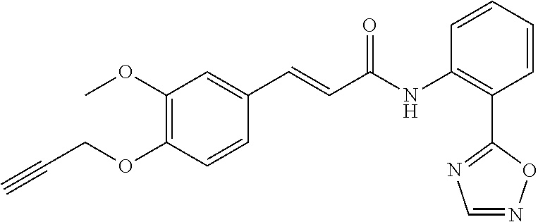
C1(OC)=C(OCC#C)C=CC(C=CC(=O)NC2=C(C3=NC=NO3)C=CC=C2)=C1
